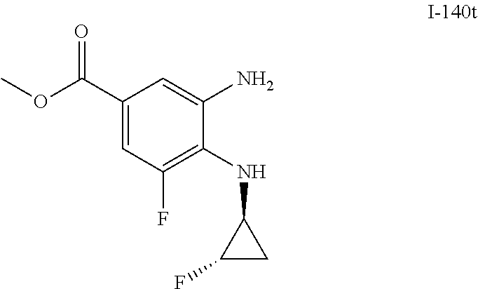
C1(C(OC)=O)=CC(F)=C(NC2C(F)C2)C(N)=C1
